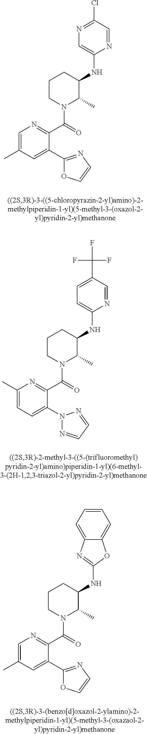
C1=C(C)C=C(C2=NC=CO2)C(C(=O)N2C(C)C(NC3=CN=C(Cl)C=N3)CCC2)=N1.C1(C)=CC=C(N2N=CC=N2)C(C(=O)N2C(C)C(NC3=CC=C(C(F)(F)F)C=N3)CCC2)=N1.C1=C(C)C=C(C2=NC=CO2)C(C(=O)N2C(C)C(NC3=NC4=CC=CC=C4O3)CCC2)=N1
